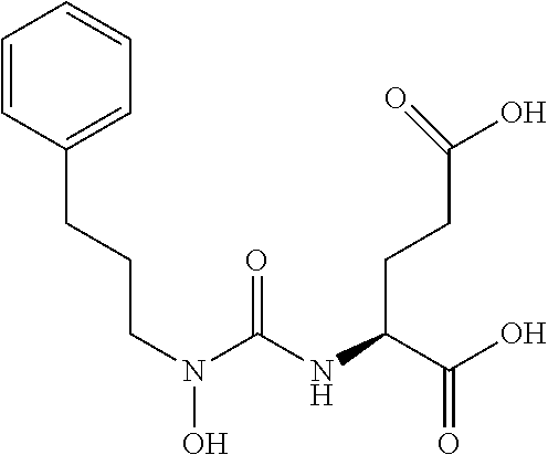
C1=CC(CCCN(O)C(NC(C(O)=O)CCC(O)=O)=O)=CC=C1
